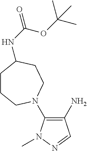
C1CCN(C2=C(N)C=NN2C)CCC1NC(OC(C)(C)C)=O
